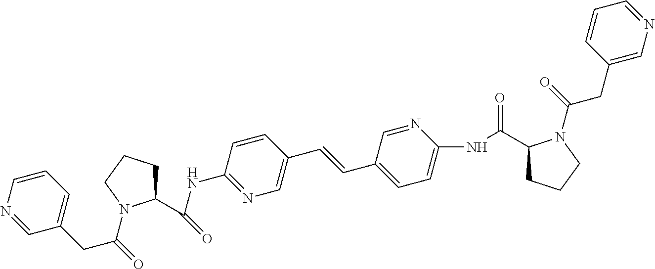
C1=CC(NC(=O)C2CCCN2C(=O)CC2=CC=CN=C2)=NC=C1C=CC1=CC=C(NC(=O)C2CCCN2C(=O)CC2=CN=CC=C2)N=C1
